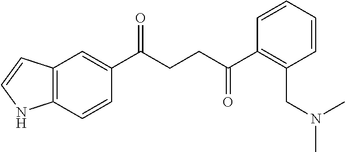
C1(C(CCC(C2=C(CN(C)C)C=CC=C2)=O)=O)=CC2=C(C=C1)NC=C2
